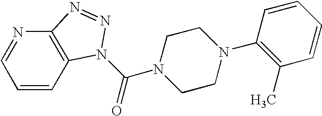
C1=CC2=C(N=C1)N=NN2C(=O)N1CCN(C2=C(C)C=CC=C2)CC1
